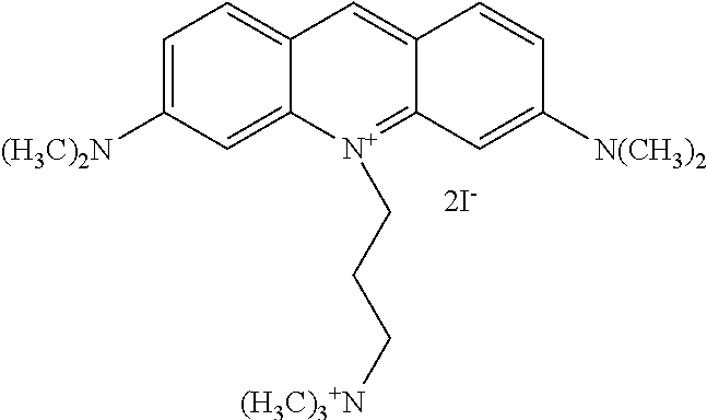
C1=C([(H3C)2N])C=C2C(=C1)C=C1C(=[N+]2CCC[(H3C)3+N])C=C([N(CH3)2])C=C1.[2I-]
